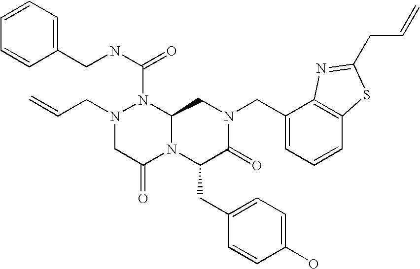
N(C(N1N(CC=C)CC(=O)N2C1CN(CC1=CC=CC3=C1N=C(CC=C)S3)C(=O)C2CC1=CC=C(O)C=C1)=O)CC1=CC=CC=C1
